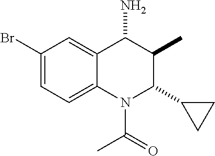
N1(C(C)=O)C(C2CC2)C(C)C(N)C2=CC(Br)=CC=C12
